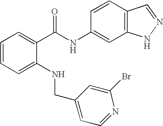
C1=C(NCC2=CC=NC(Br)=C2)C(C(NC2=CC3=C(C=C2)C=NN3)=O)=CC=C1
